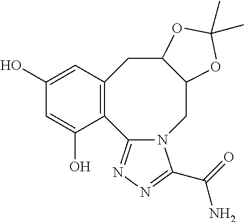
C12=C(C=C(O)C=C1O)CC1C(CN3C2=NN=C3C(N)=O)OC(C)(C)O1
